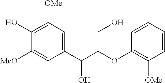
C1(O)=C([OMe])C=C(C(C(OC2=C([OMe])C=CC=C2)CO)O)C=C1[MeO]
